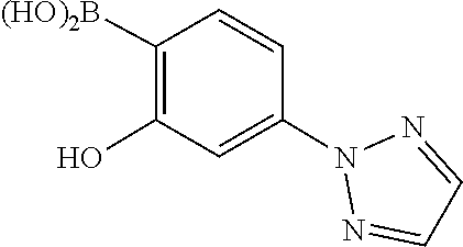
C1=NN(C2=CC(O)=C([(HO)2B])C=C2)N=C1
